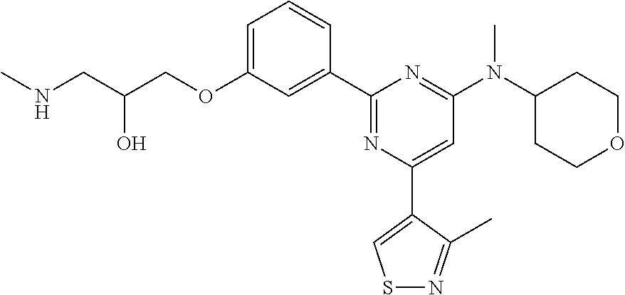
C1=C(OCC(CNC)O)C=C(C2=NC(C3=CSN=C3C)=CC(N(C3CCOCC3)C)=N2)C=C1
